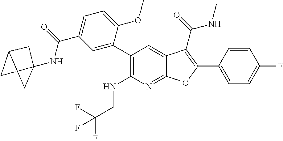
C1=C(C2=C(C(=O)NC)C3=CC(C4=CC(C(=O)NC56CC(C5)C6)=CC=C4OC)=C(NCC(F)(F)F)N=C3O2)C=CC(F)=C1
